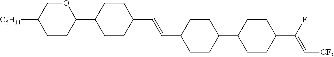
C1CC(C2CCC(C=CC3CCC(C4CCC(C(F)=C[CF3])CC4)CC3)CC2)OCC1[C5H11]
